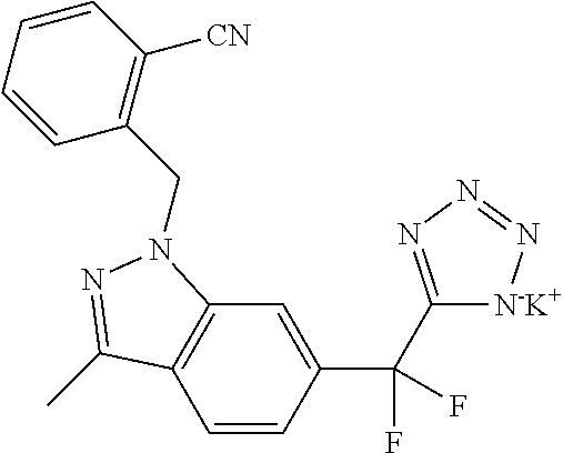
C1=CC(C(C2=NN=N[N-K+]2)(F)F)=CC2=C1C(C)=NN2CC1=C([CN])C=CC=C1
